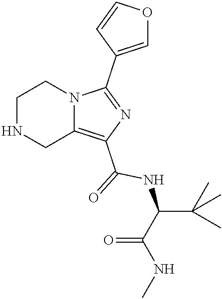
C1NCC2=C(C(=O)NC(C(=O)NC)C(C)(C)C)N=C(C3=COC=C3)N2C1
